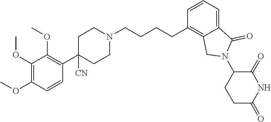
C1(C2=C(OC)C(OC)=C(OC)C=C2)([CN])CCN(CCCCC2=C3C(=CC=C2)C(=O)N(C2CCC(=O)NC2=O)C3)CC1
